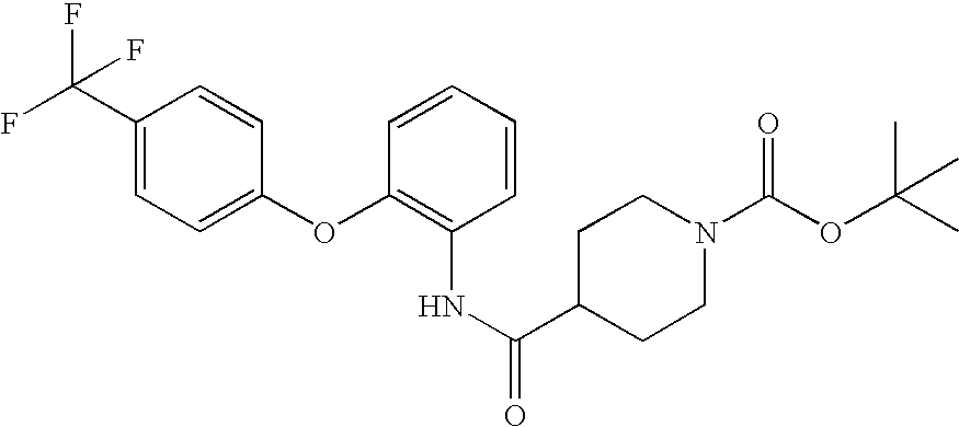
N(C1=C(OC2=CC=C(C(F)(F)F)C=C2)C=CC=C1)C(=O)C1CCN(C(OC(C)(C)C)=O)CC1
